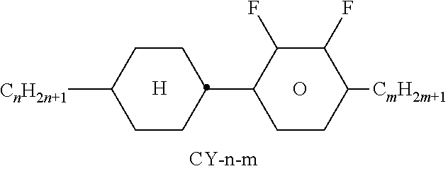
O.[H].C1(F)C(F)C([CmH2m+1])CCC1C1CCC([CnH2n+1])CC1
